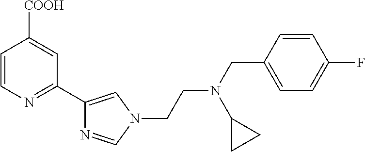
C1=CN=C(C2=CN(CCN(CC3=CC=C(F)C=C3)C3CC3)C=N2)C=C1[COOH]
